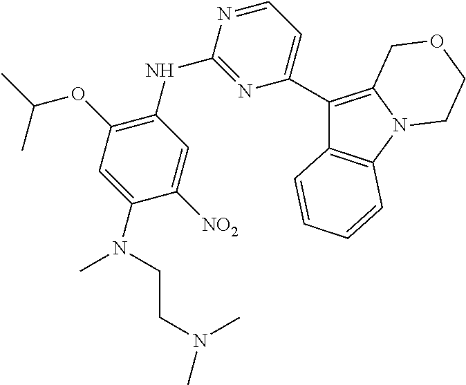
C12=C(C=CC=C1)C(C1=CC=NC(NC3=C(OC(C)C)C=C(N(C)CCN(C)C)C([NO2])=C3)=N1)=C1N2CCOC1
